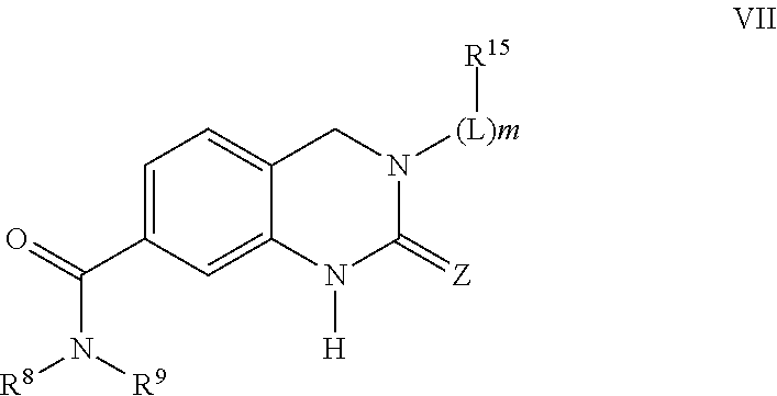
C1=C(C(=O)N([R9])[R8])C=C2C(=C1)CN([(L)m][R15])C(=[Z])N2[H]
